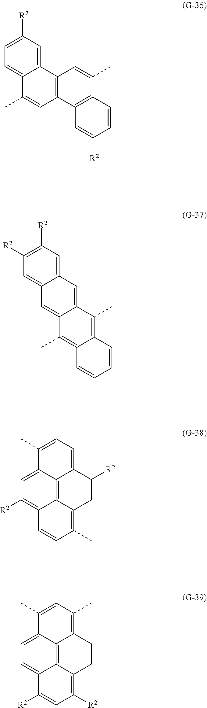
C12=C(C(C)=CC3=C1C=C(C)C1=CC=C([R2])C=C13)C=CC([R2])=C2.C1(C)=C2C=CC=CC2=C(C)C2=CC3=CC([R2])=C([R2])C=C3C=C12.C12=C([R2])C=C3C(C)=CC=C4C([R2])=CC(=C(C)C=C1)C2=C34.C12=CC=C3C(C)=CC(C)=C4C=CC(=C([R2])C=C1[R2])C2=C34
